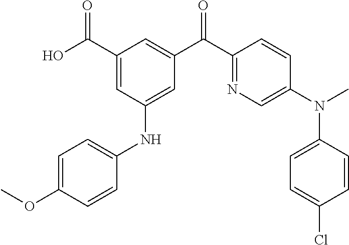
C1(C(O)=O)=CC(NC2=CC=C(OC)C=C2)=CC(C(C2=NC=C(N(C)C3=CC=C(Cl)C=C3)C=C2)=O)=C1
